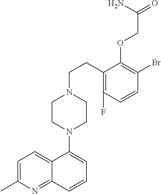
C1=C(C)N=C2C(=C1)C(N1CCN(CCC3=C(F)C=CC(Br)=C3OCC(N)=O)CC1)=CC=C2
